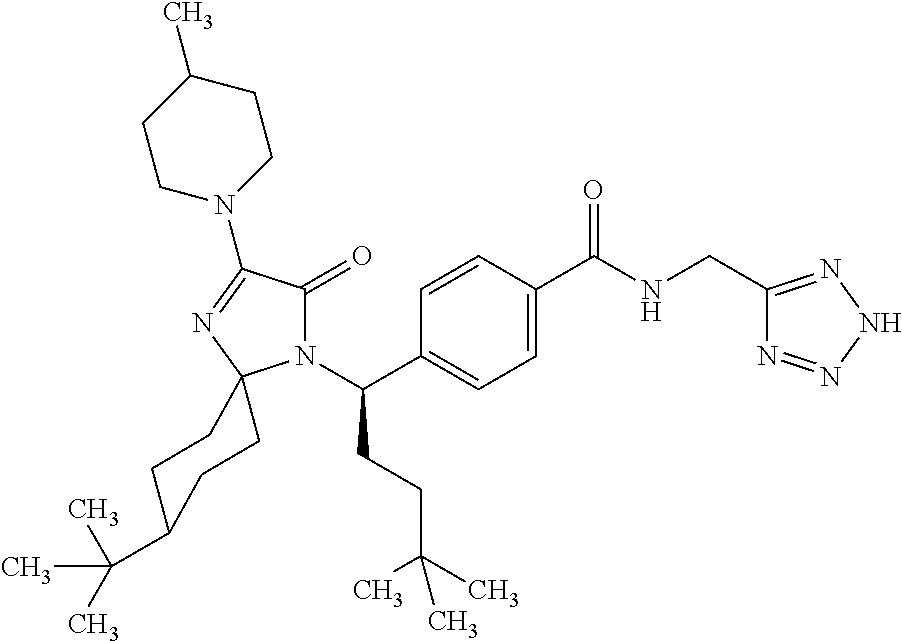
N1(C(C2=CC=C(C(NCC3=NNN=N3)=O)C=C2)CCC(C)(C)C)C(=O)C(N2CCC(C)CC2)=NC12CCC(C(C)(C)C)CC2
